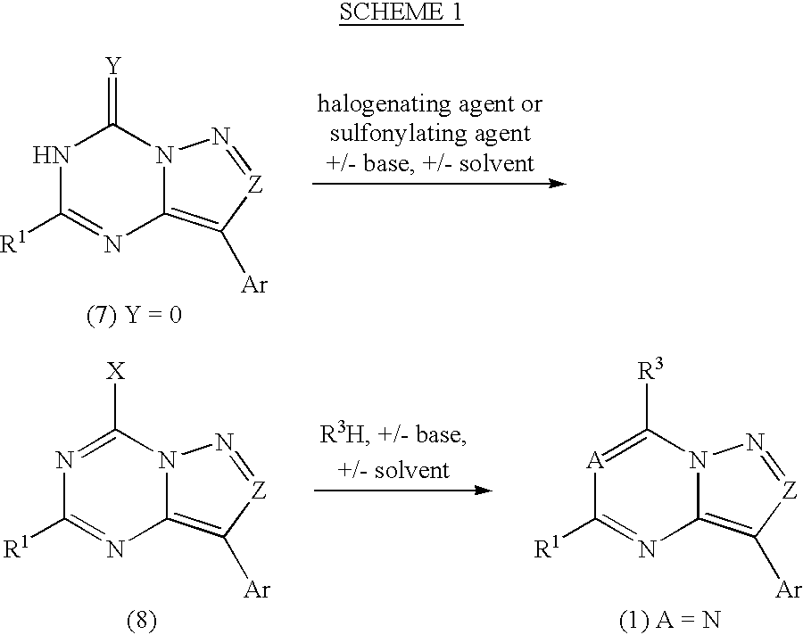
N1C([R1])=NC2=C([Ar])[Z]=NN2C1=[Y].N1=C([X])N2C(=C([Ar])[Z]=N2)N=C1[R1].[A]1=C([R3])N2C(=C([Ar])[Z]=N2)N=C1[R1]
